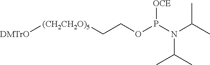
[DMTrO][(CH2CH2O)5]CCOP(N(C(C)C)C(C)C)[OCE]
